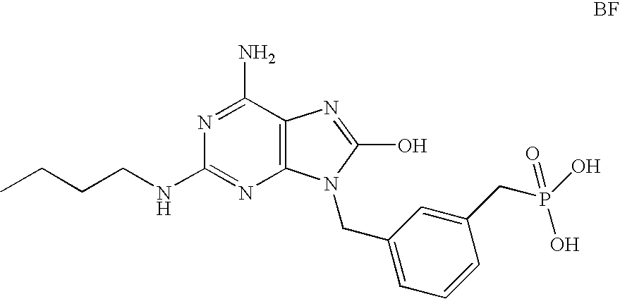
C12=C(C(N)=NC(NCCCC)=N1)N=C(O)N2CC1=CC=CC(CP(O)(=O)O)=C1
